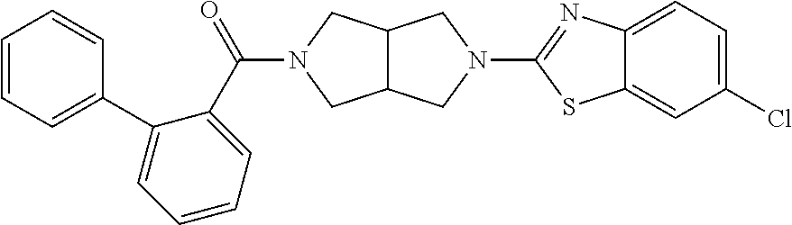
C12C(CN(C3=NC4=CC=C(Cl)C=C4S3)C1)CN(C(=O)C1=CC=CC=C1C1=CC=CC=C1)C2
